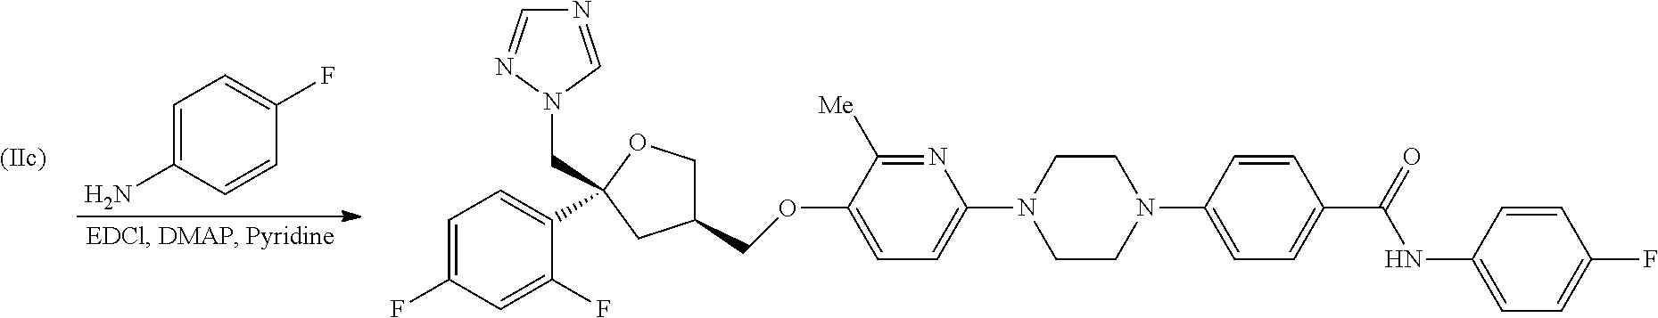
C1=C(N)C=CC(F)=C1.C1=CC(N2CCN(C3=CC=C(OCC4COC(CN5C=NC=N5)(C5=CC=C(F)C=C5F)C4)C([Me])=N3)CC2)=CC=C1C(NC1=CC=C(F)C=C1)=O
